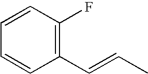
C1=CC(F)=C(C=CC)C=C1
